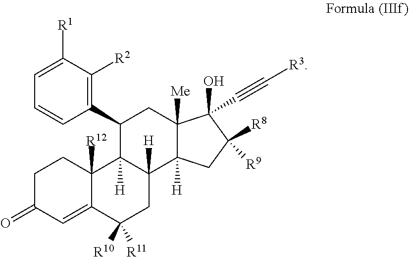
C1C(=O)C=C2C([R12])(C1)C1([H])C([H])(CC2([R11])[R10])C2([H])C([Me])(CC1C1=C([R2])C([R1])=CC=C1)C(C#C[R3])(O)C([R9])([R8])C2
